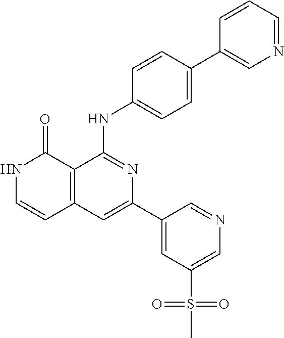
C1=CC(NC2=NC(C3=CC(S(=O)(=O)C)=CN=C3)=CC3=C2C(=O)NC=C3)=CC=C1C1=CN=CC=C1
